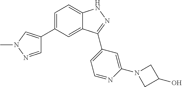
C1=C(C2=CN(C)N=C2)C=C2C(=C1)NN=C2C1=CC=NC(N2CC(O)C2)=C1
